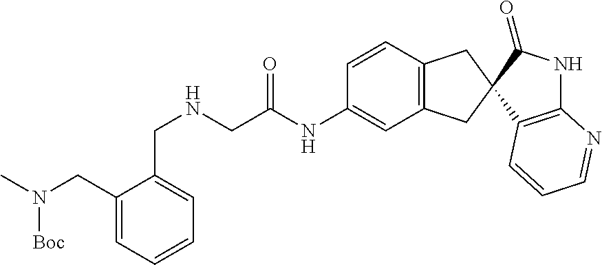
C1(CN([Boc])C)=CC=CC=C1CNCC(NC1=CC2=C(C=C1)CC1(C2)C2=C(NC1=O)N=CC=C2)=O
